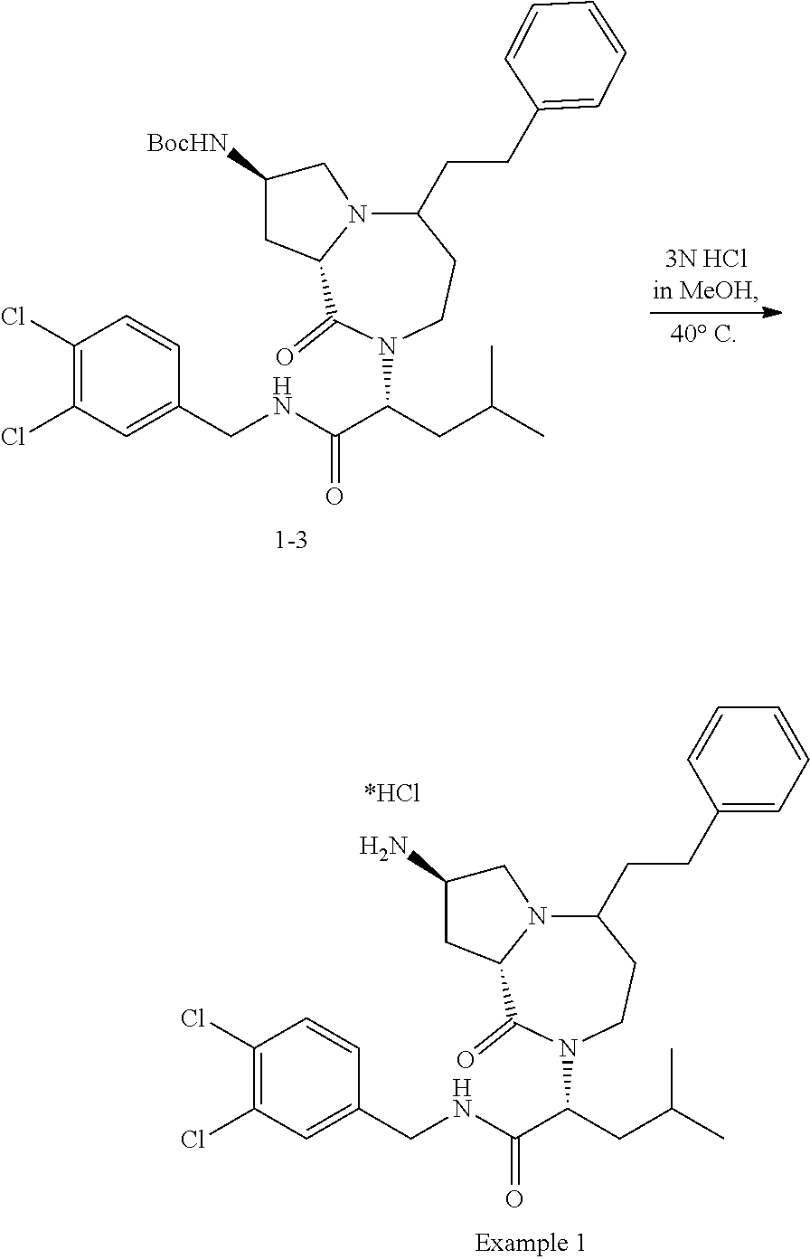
C1(Cl)=C(Cl)C=C(CNC(=O)C(CC(C)C)N2C(=O)C3N(C(CCC4=CC=CC=C4)CC2)CC([BocHN])C3)C=C1.C1(Cl)=C(Cl)C=C(CNC(=O)C(CC(C)C)N2C(=O)C3N(C(CCC4=CC=CC=C4)CC2)CC(N)C3)C=C1
